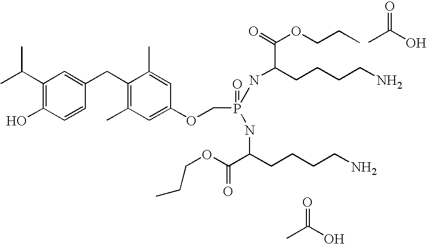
CC(C1=C(O)C=CC(CC2=C(C)C=C(OCP(=O)(NC(CCCCN)C(OCCC)=O)NC(CCCCN)C(=O)OCCC)C=C2C)=C1)C.CC(O)=O.CC(O)=O
